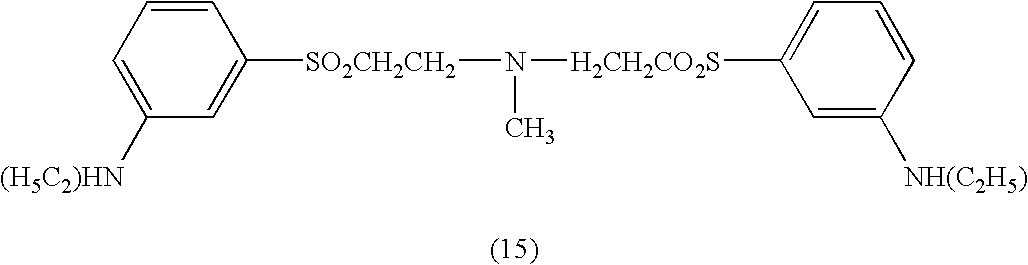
N(C)([H2CH2CO2S]C1=CC=CC([NH(C2H5)])=C1)[SO2CH2CH2]C1=CC([(H5C2)HN])=CC=C1
